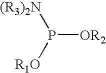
P([OR2])([R1O])[(R3)2N]
